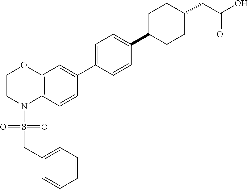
C12=C(C=CC(C3=CC=C(C4CCC(CC(O)=O)CC4)C=C3)=C1)N(S(=O)(=O)CC1=CC=CC=C1)CCO2
